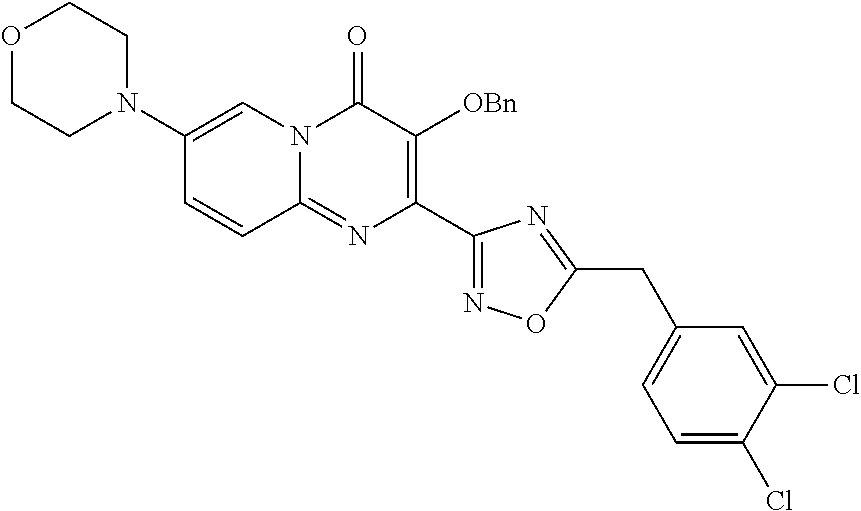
O1CCN(C2=CN3C(=NC(C4=NOC(CC5=CC=C(Cl)C(Cl)=C5)=N4)=C([OBn])C3=O)C=C2)CC1
